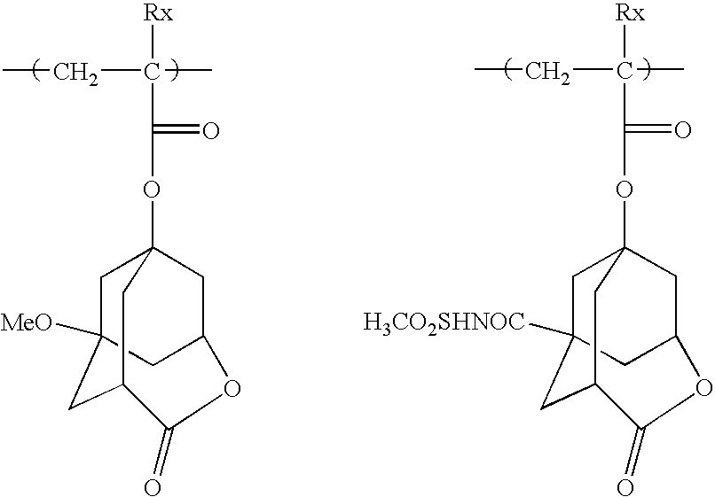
O(C(=O)C(C)(CC)[Rx])C12CC3([MeO])CC(C1)C(=O)COC(C2)C3.O(C(=O)C(C)(CC)[Rx])C12CC3([H3CO2SHNOC])CC(C1)C(=O)COC(C2)C3
